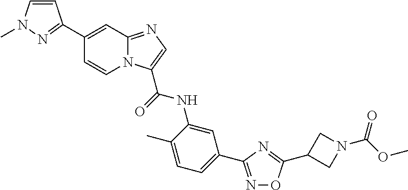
C1(C2=NN(C)C=C2)=CC2=NC=C(C(=O)NC3=CC(C4=NOC(C5CN(C(OC)=O)C5)=N4)=CC=C3C)N2C=C1
